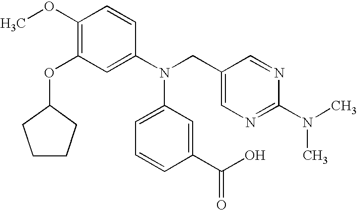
C1(OC)=C(OC2CCCC2)C=C(N(CC2=CN=C(N(C)C)N=C2)C2=CC=CC(C(=O)O)=C2)C=C1
